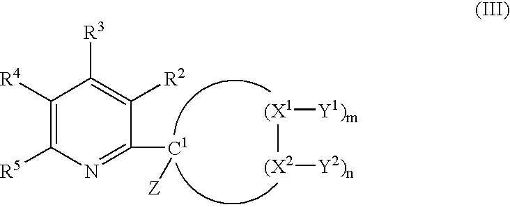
[Y1)m][(X1][(X2][Y2)n].C1([R4])=C([R5])N=C([C1][Z])C([R2])=C1[R3]
